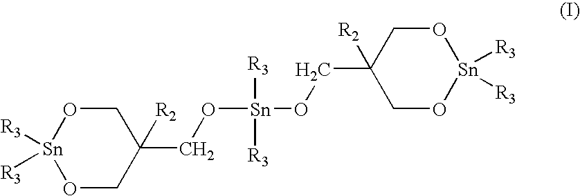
O1CC(CO[Sn]([R3])([R3])OCC2([R2])CO[Sn]([R3])([R3])OC2)([R2])CO[Sn]1([R3])[R3]
